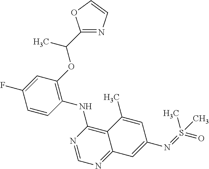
C1=CC(NC2=C3C(=NC=N2)C=C(N=S(=O)(C)C)C=C3C)=C(OC(C2=NC=CO2)C)C=C1F
